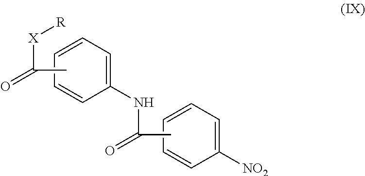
C1=CC=C(NC(C)=O)C=C1.CC([X][R])=O.C1=CC=C([NO2])C=C1
